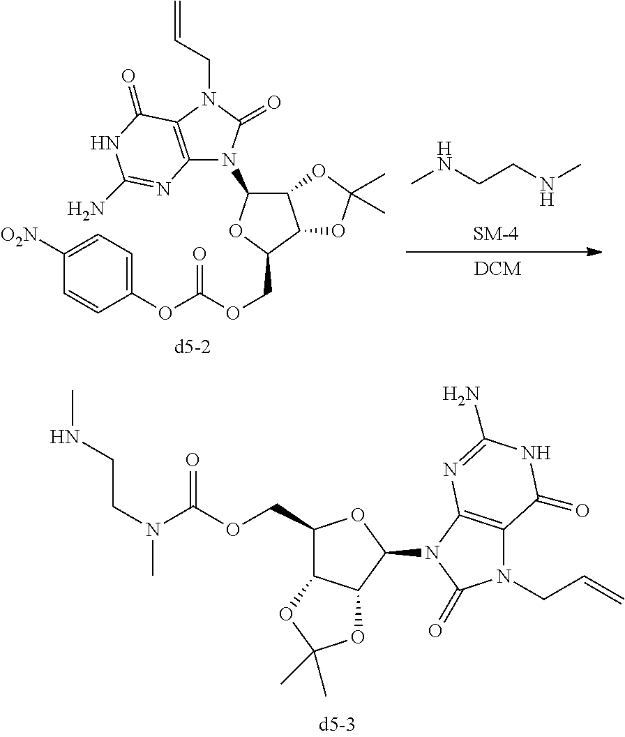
C1(OC(OCC2OC(N3C4=C(N(CC=C)C3=O)C(=O)NC(N)=N4)C3C2OC(C)(C)O3)=O)=CC=C([O2N])C=C1.CNCCNC.C1(COC(N(CCNC)C)=O)C2C(C(N3C4=C(N(CC=C)C3=O)C(=O)NC(N)=N4)O1)OC(C)(C)O2
